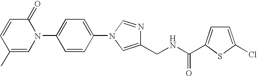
C1(C)=CN(C2=CC=C(N3C=NC(CNC(=O)C4=CC=C(Cl)S4)=C3)C=C2)C(=O)C=C1
